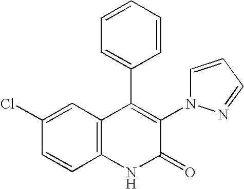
C1(Cl)=CC2=C(C=C1)NC(=O)C(N1C=CC=N1)=C2C1=CC=CC=C1
